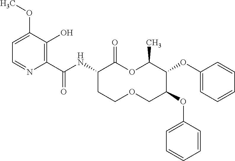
C1(C(NC2C(=O)OC(C)C(OC3=CC=CC=C3)C(OC3=CC=CC=C3)COCC2)=O)=C(O)C(OC)=CC=N1
